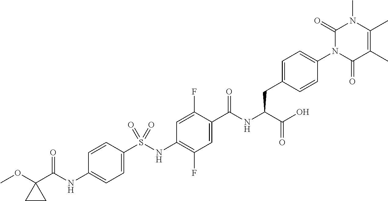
C1=C(S(NC2=C(F)C=C(C(NC(C(O)=O)CC3=CC=C(N4C(=O)C(C)=C(C)N(C)C4=O)C=C3)=O)C(F)=C2)(=O)=O)C=CC(NC(C2(OC)CC2)=O)=C1
